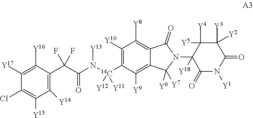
C1([Y17])=C([Y16])C(C(C(=O)N([14C](C2=C([Y10])C([Y8])=C3C(=C2[Y9])C([Y6])([Y7])N(C2([Y18])C(=O)N([Y1])C(=O)C([Y3])([Y2])C2([Y5])[Y4])C3=O)([Y11])[Y12])[Y13])(F)F)=C([Y14])C([Y15])=C1Cl
